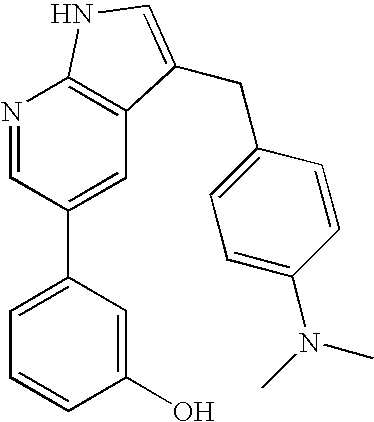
C1(O)=CC(C2=CC3=C(N=C2)NC=C3CC2=CC=C(N(C)C)C=C2)=CC=C1
